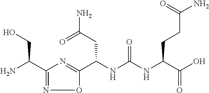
C(NC(NC(C(O)=O)CCC(=O)N)=O)(C1=NC(C(N)CO)=NO1)CC(N)=O
